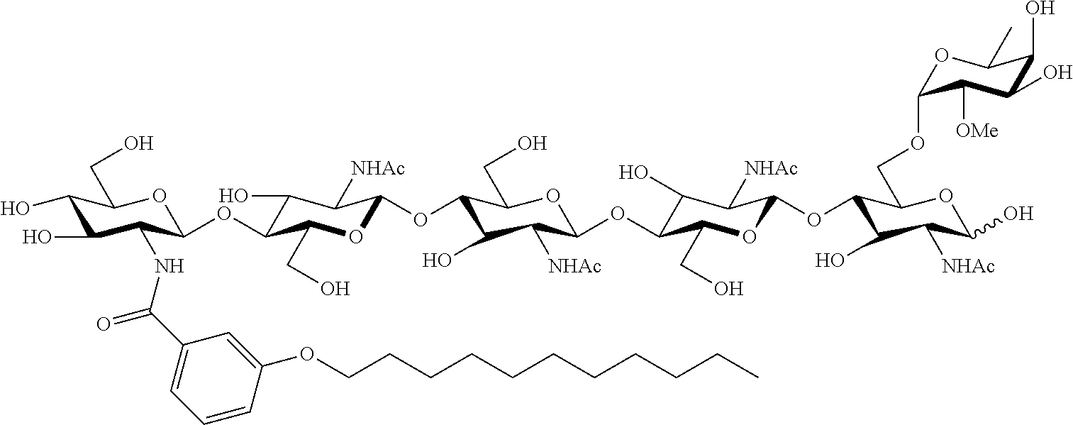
C1(O)C(O)C(NC(C2=CC=CC(OCCCCCCCCCCC)=C2)=O)C(OC2C(O)C([NHAc])C(OC3C(O)C([NHAc])C(OC4C(O)C([NHAc])C(OC5C(O)C([NHAc])C(O)OC5COC5OC(C)C(O)C(O)C5[OMe])OC4CO)OC3CO)OC2CO)OC1CO
